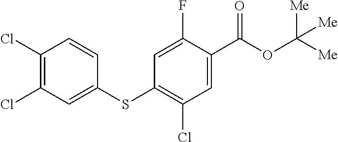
C1(Cl)=C(Cl)C=C(SC2=C(Cl)C=C(C(OC([Me])([Me])[Me])=O)C(F)=C2)C=C1
